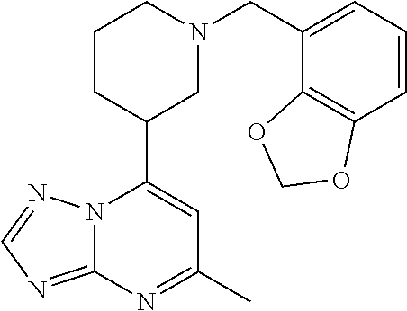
N12C(=NC=N1)N=C(C)C=C2C1CN(CC2=CC=CC3=C2OCO3)CCC1
